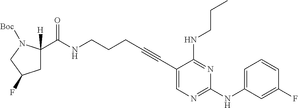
N(CCCC#CC1=CN=C(NC2=CC=CC(F)=C2)N=C1NCCC)C(=O)C1([H])CC(F)CN1[Boc]
